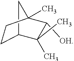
C1C2C(C)(C)C([OH])C(C)(C2)C1
